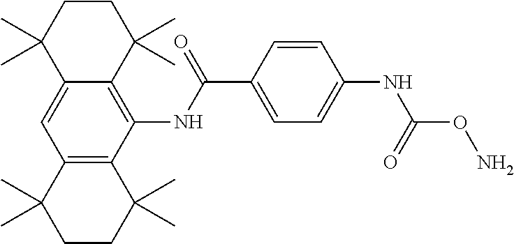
C12=CC3=C(C(NC(C4=CC=C(NC(ON)=O)C=C4)=O)=C1C(C)(C)CCC2(C)C)C(C)(C)CCC3(C)C
